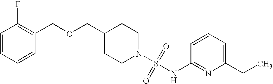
C1(COCC2=C(F)C=CC=C2)CCN(S(=O)(=O)NC2=NC(CC)=CC=C2)CC1
